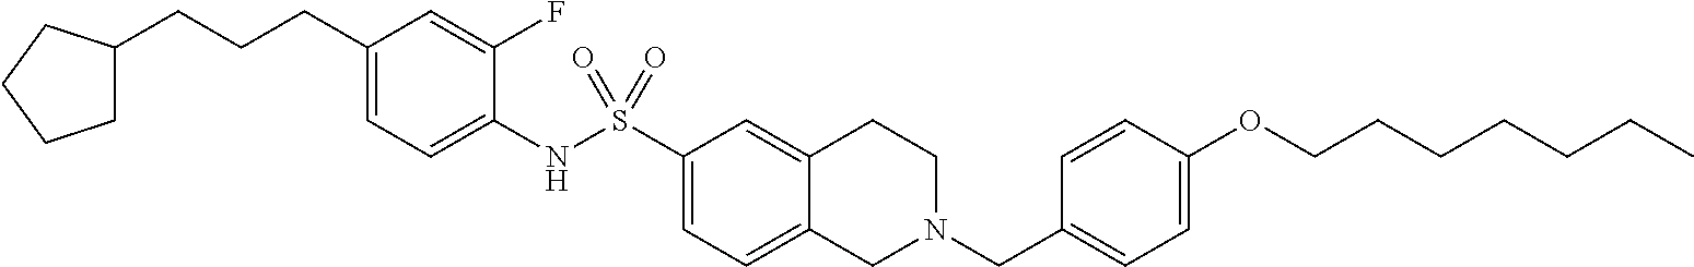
C1(CCCC2CCCC2)=CC=C(NS(C2=CC=C3C(=C2)CCN(CC2=CC=C(OCCCCCCC)C=C2)C3)(=O)=O)C(F)=C1
